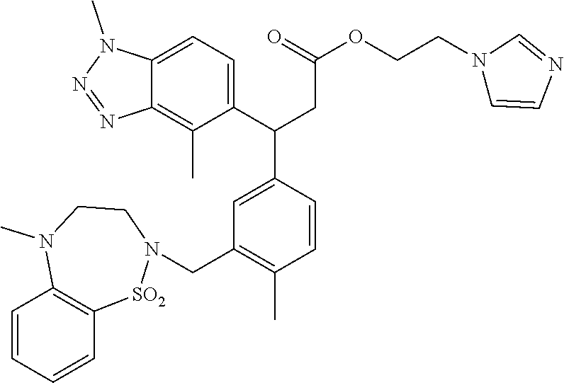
C1=CC=CC2=C1N(C)CCN(CC1=C(C)C=CC(C(C3=CC=C4C(=C3C)N=NN4C)CC(=O)OCCN3C=CN=C3)=C1)[SO2]2
